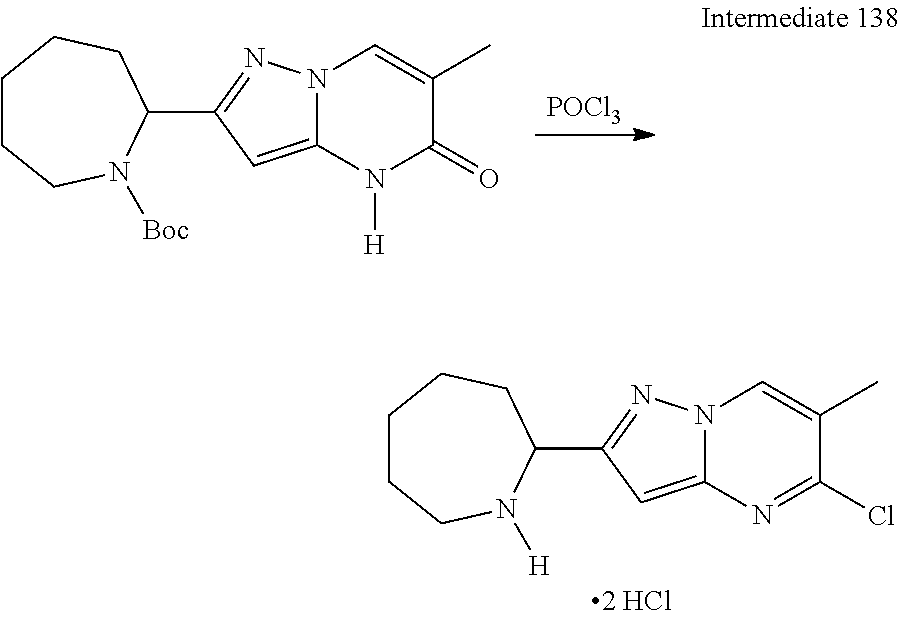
[POCl3].C1CCN([Boc])C(C2=NN3C(=C2)N([H])C(=O)C(C)=C3)CC1.C1CCN([H])C(C2=NN3C(=C2)N=C(Cl)C(C)=C3)CC1
